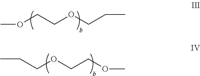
COCCOCCC.CCCOCCOC
